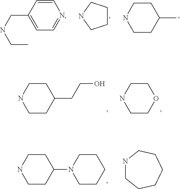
C1CCNC1.C1(CNCC)=CC=NC=C1.N1CCC(C)CC1.N1CCC(CCO)CC1.N1CCOCC1.N1CCC(N2CCCCC2)CC1.N1CCCCCC1
